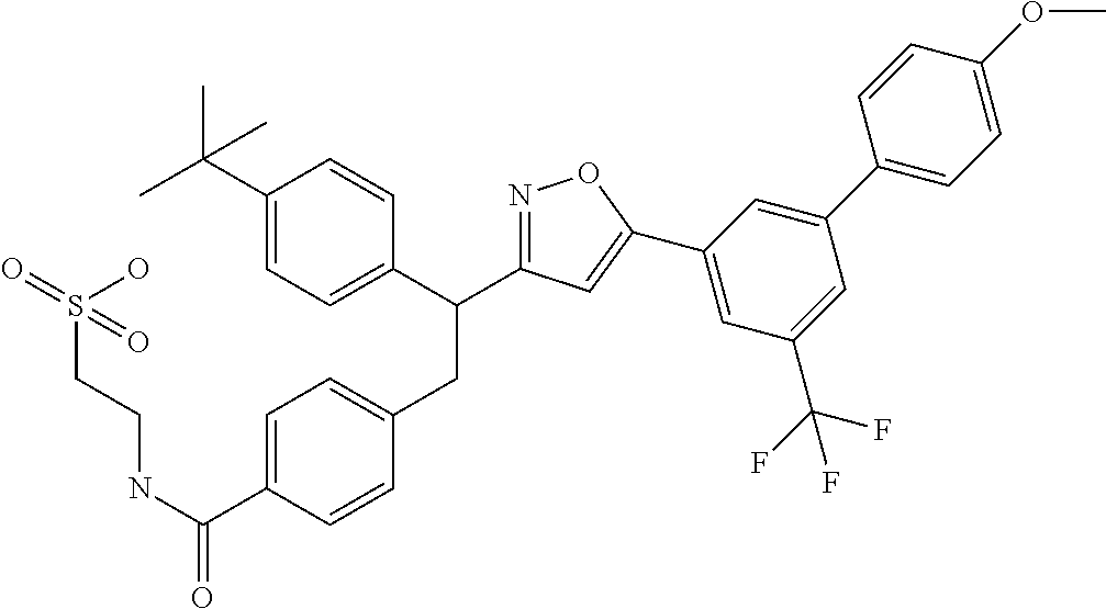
C1(C(C)(C)C)=CC=C(C(CC2=CC=C(C(NCCS(=O)(O)=O)=O)C=C2)C2=NOC(C3=CC(C(F)(F)F)=CC(C4=CC=C(OC)C=C4)=C3)=C2)C=C1
